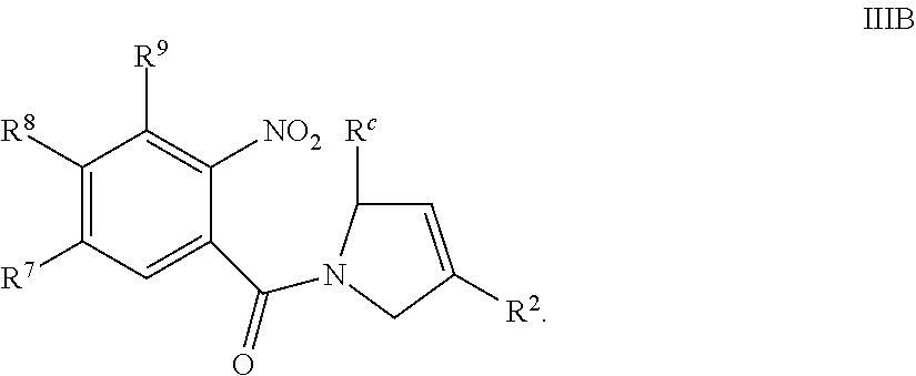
C1([R8])=C([R7])C=C(C(=O)N2C([Rc])C=C([R2])C2)C([NO2])=C1[R9]
